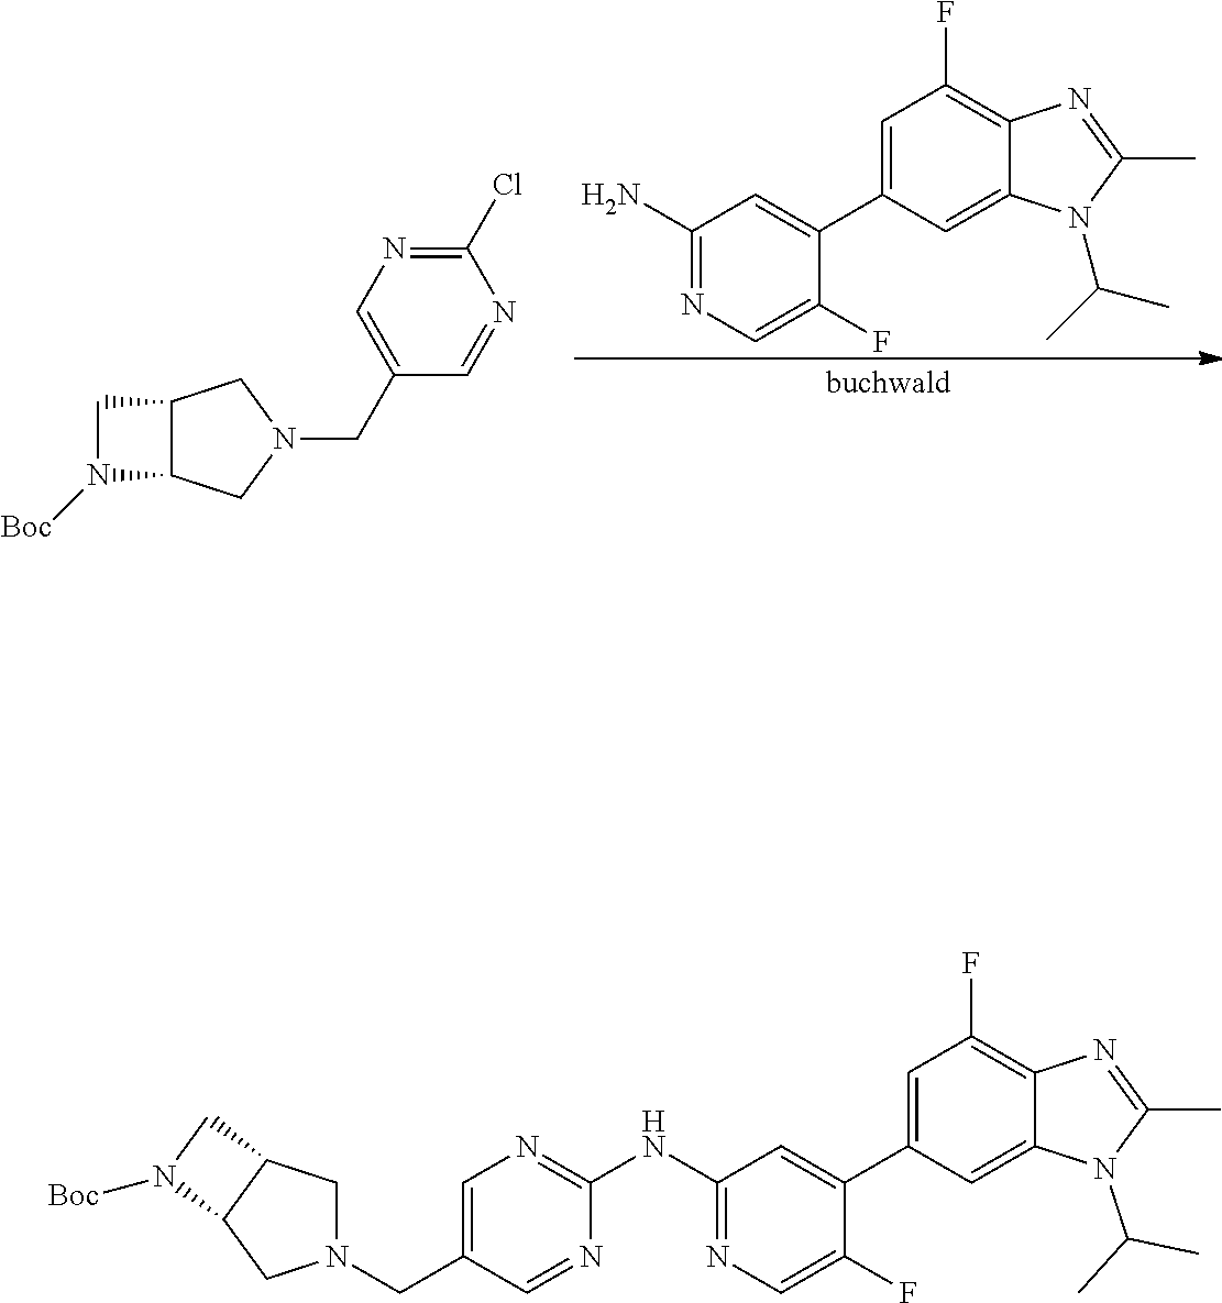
C1(N)=NC=C(F)C(C2=CC(F)=C3C(=C2)N(C(C)C)C(C)=N3)=C1.C12C(CN(CC3=CN=C(Cl)N=C3)C1)N([Boc])C2.N1(CC2=CN=C(NC3=NC=C(F)C(C4=CC(F)=C5C(=C4)N(C(C)C)C(C)=N5)=C3)N=C2)CC2C(C1)N([Boc])C2
